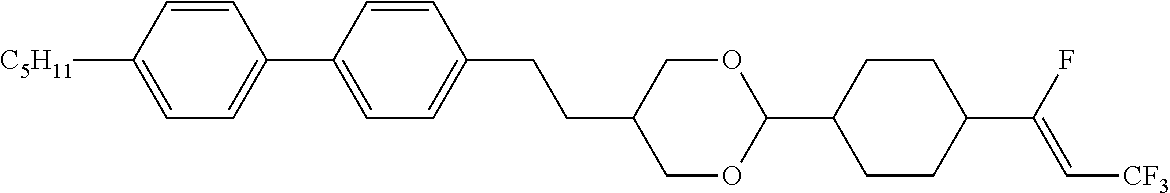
C1=C([C5H11])C=CC(C2=CC=C(CCC3COC(C4CCC(C(F)=C[CF3])CC4)OC3)C=C2)=C1
